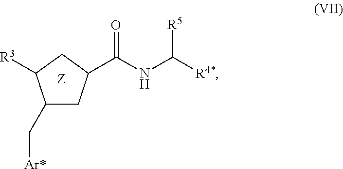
C1(C[Ar*])CC(C(NC([R4*])[R5])=O)CC1[R3]
